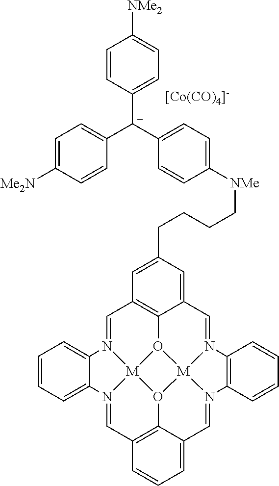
C1=N2[M]34O5C6=C1C=C(CCCC[NMe]C1=CC=C([C+](C7=CC=C([Me2N])C=C7)C7=CC=C([NMe2])C=C7)C=C1)C=C6C=N1[M]56O3C3=C(C=N4C4=CC=CC=C24)C=CC=C3C=N6C2=C1C=CC=C2.[[Co(CO)4]-]
